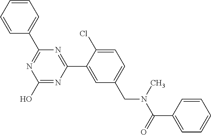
N1=C(C2=CC=CC=C2)N=C(C2=CC(CN(C(C3=CC=CC=C3)=O)C)=CC=C2Cl)N=C1O
